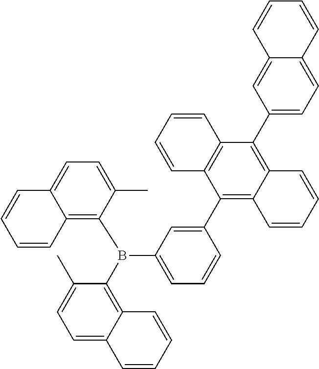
B(C1=CC=CC(C2=C3C(=C(C4=CC=C5C(=C4)C=CC=C5)C4=C2C=CC=C4)C=CC=C3)=C1)(C1=C2C(=CC=C1C)C=CC=C2)C1=C2C(=CC=C1C)C=CC=C2
